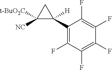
C1([NC])([t-BuO2C])C(C2=C(F)C(F)=C(F)C(F)=C2F)([H])C1
